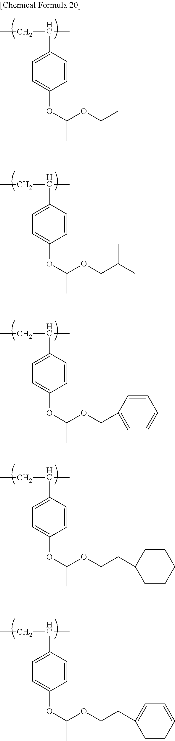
C1=CC(C(CC)C)=CC=C1OC(OCC)C.C1=CC(C(CC)C)=CC=C1OC(OCC(C)C)C.C1=CC(C(CC)C)=CC=C1OC(OCC1=CC=CC=C1)C.C1=CC(C(CC)C)=CC=C1OC(OCCC1CCCCC1)C.C1=CC(C(CC)C)=CC=C1OC(OCCC1=CC=CC=C1)C
